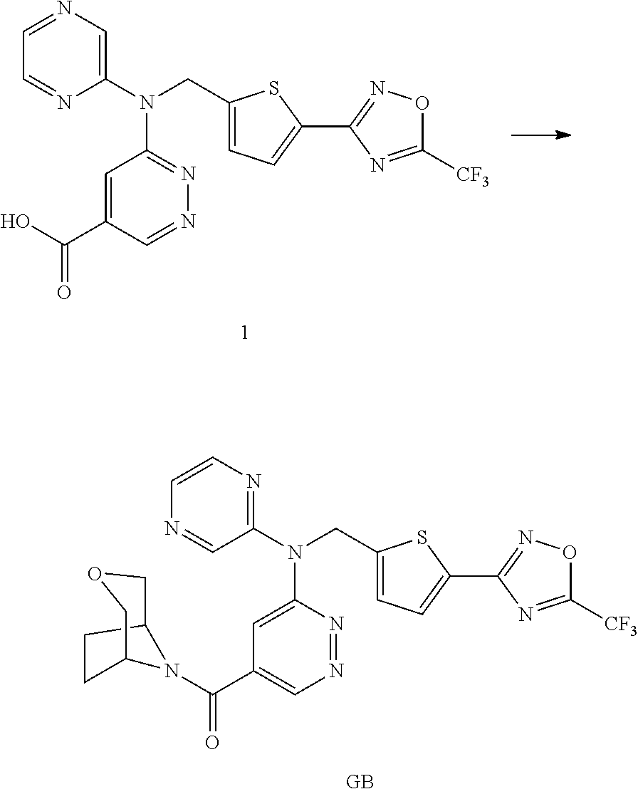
C1=NC=C(N(CC2=CC=C(C3=NOC([CF3])=N3)S2)C2=NN=CC(C(=O)O)=C2)N=C1.[GB].C1=CN=C(N(CC2=CC=C(C3=NOC([CF3])=N3)S2)C2=CC(C(=O)N3C4CCC3COC4)=CN=N2)C=N1
